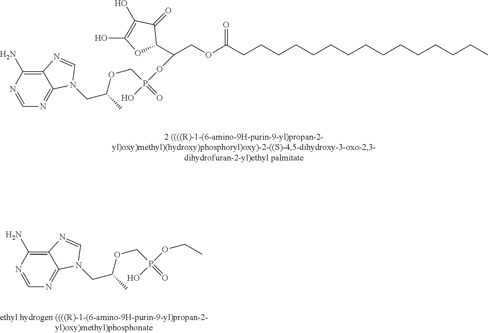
C12=C(N)N=CN=C1N(CC(C)OCP(OC(COC(CCCCCCCCCCCCCCC)=O)C1C(=O)C(O)=C(O)O1)(O)=O)C=N2.C12=C(N)N=CN=C1N(CC(C)OCP(OCC)(O)=O)C=N2
